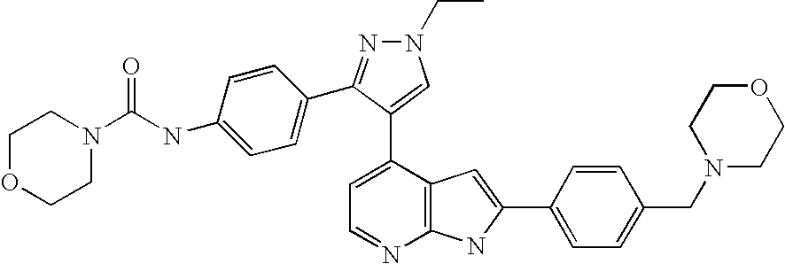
C1=C(C2=CN(CC)N=C2C2=CC=C(NC(=O)N3CCOCC3)C=C2)C2=C(N=C1)NC(C1=CC=C(CN3CCOCC3)C=C1)=C2
